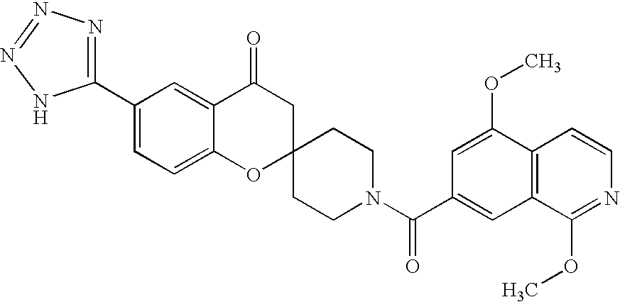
C12=CC=C(C3=NN=NN3)C=C1C(=O)CC1(O2)CCN(C(C2=CC3=C(C(OC)=C2)C=CN=C3OC)=O)CC1
